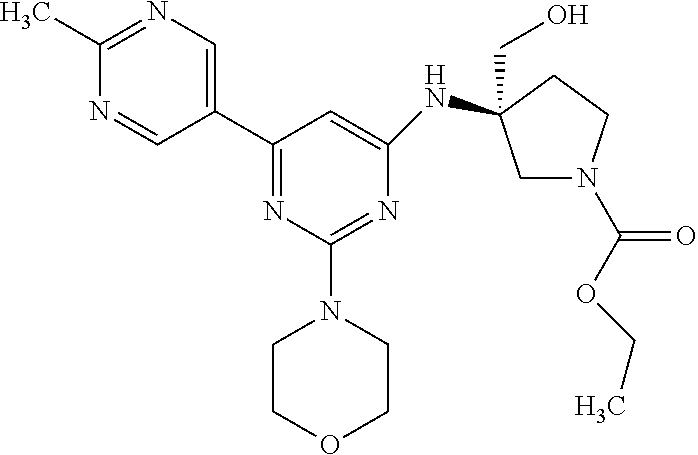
C1(C)=NC=C(C2=NC(N3CCOCC3)=NC(NC3(CO)CN(C(OCC)=O)CC3)=C2)C=N1
